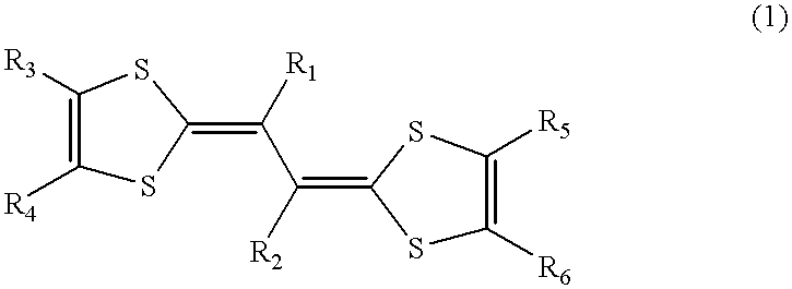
C1([R4])=C([R3])SC(=C(C([R2])=C2SC([R6])=C([R5])S2)[R1])S1
